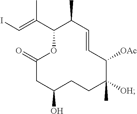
IC=C(C1C(C)C=CC([OAc])C([OH])(C)CCC(O)CC(=O)O1)C
